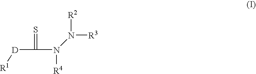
[D](C(N([R4])N([R2])[R3])=S)[R1]
